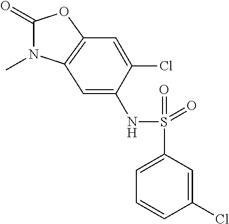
C1(=O)N(C)C2=C(O1)C=C(Cl)C(NS(=O)(=O)C1=CC=CC(Cl)=C1)=C2
